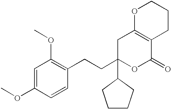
C1(OC)=CC(OC)=C(CCC2(C3CCCC3)OC(=O)C3=C(C2)OCCC3)C=C1
